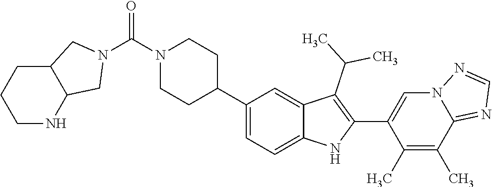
N1(C(=O)N2CC3C(CCCN3)C2)CCC(C2=CC=C3C(=C2)C(C(C)C)=C(C2=CN4C(=NC=N4)C(C)=C2C)N3)CC1
